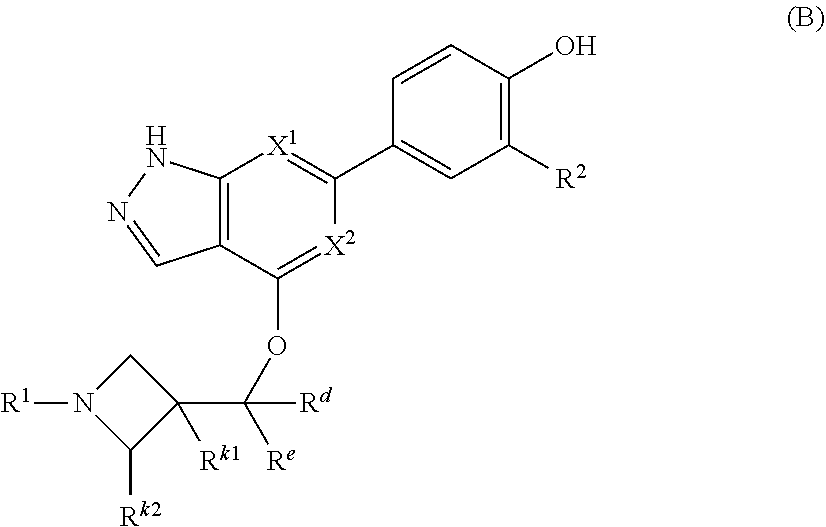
C12=C(C(OC([Re])([Rd])C3([Rk1])CN([R1])C3[Rk2])=[X2]C(C3=CC([R2])=C(O)C=C3)=[X1]1)C=NN2
